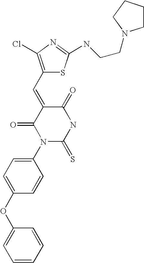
C1(OC2=CC=C(N3C(=S)NC(=O)C(=CC4=C(Cl)N=C(NCCN5CCCC5)S4)C3=O)C=C2)=CC=CC=C1
